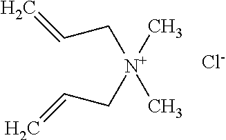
[N+](C)(C)(CC=C)CC=C.[Cl-]
